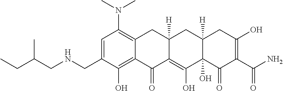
C1=C(CNCC(CC)C)C(O)=C2C(=C1N(C)C)CC1([H])C(=C(O)C3(O)C([H])(C1)CC(O)=C(C(N)=O)C3=O)C2=O
